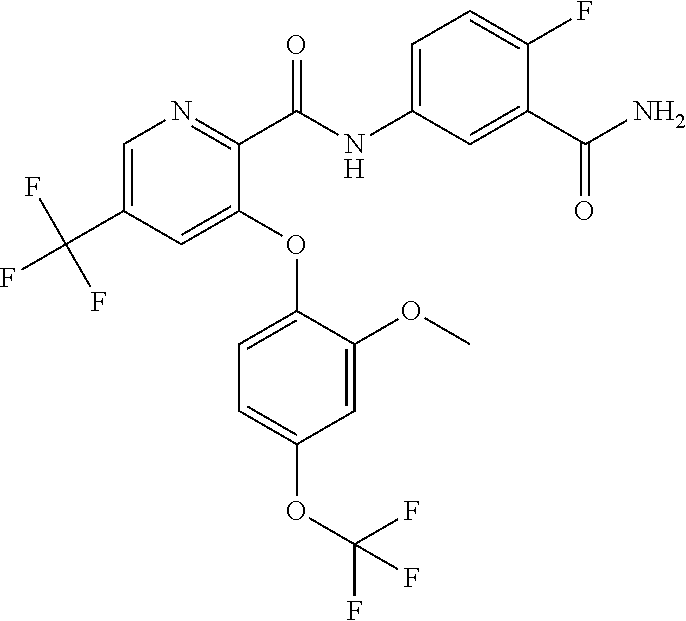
C1=C(C(F)(F)F)C=C(OC2=CC=C(OC(F)(F)F)C=C2OC)C(C(=O)NC2=CC=C(F)C(C(N)=O)=C2)=N1
